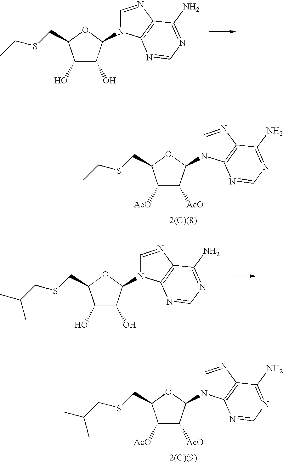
C1(O)C(O)C(N2C=NC3=C2N=CN=C3N)OC1CSCC.C1([AcO])C([AcO])C(N2C=NC3=C2N=CN=C3N)OC1CSCC.C1(O)C(O)C(N2C=NC3=C2N=CN=C3N)OC1CSCC(C)C.C1([AcO])C([AcO])C(N2C=NC3=C2N=CN=C3N)OC1CSCC(C)C
